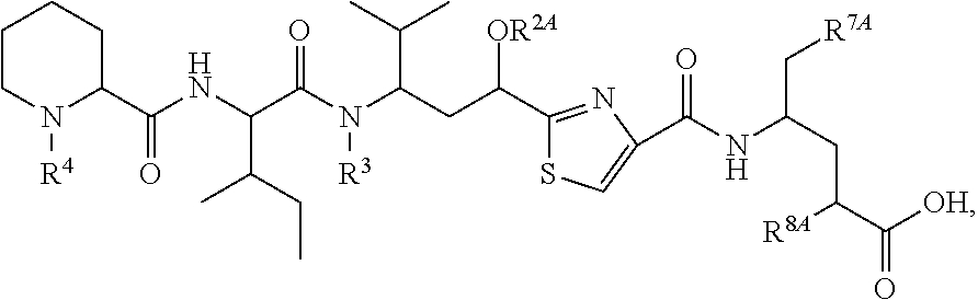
N1([R4])C(C(NC(C(N(C(CC(C2=NC(C(NC(CC(C(=O)[OH])[R8A])C[R7A])=O)=CS2)[OR2A])C(C)C)[R3])=O)C(C)CC)=O)CCCC1
